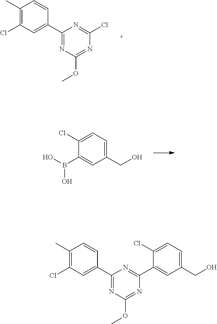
C1(CO)=CC=C(Cl)C(B(O)O)=C1.C1(C)=C(Cl)C=C(C2=NC(OC)=NC(Cl)=N2)C=C1.C1(C)=C(Cl)C=C(C2=NC(OC)=NC(C3=CC(CO)=CC=C3Cl)=N2)C=C1
